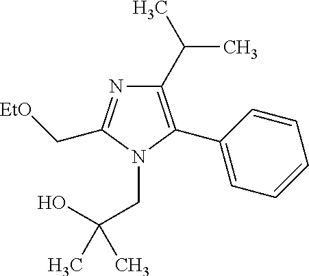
C1(C(C)C)=C(C2=CC=CC=C2)N(CC(O)(C)C)C(C[EtO])=N1
